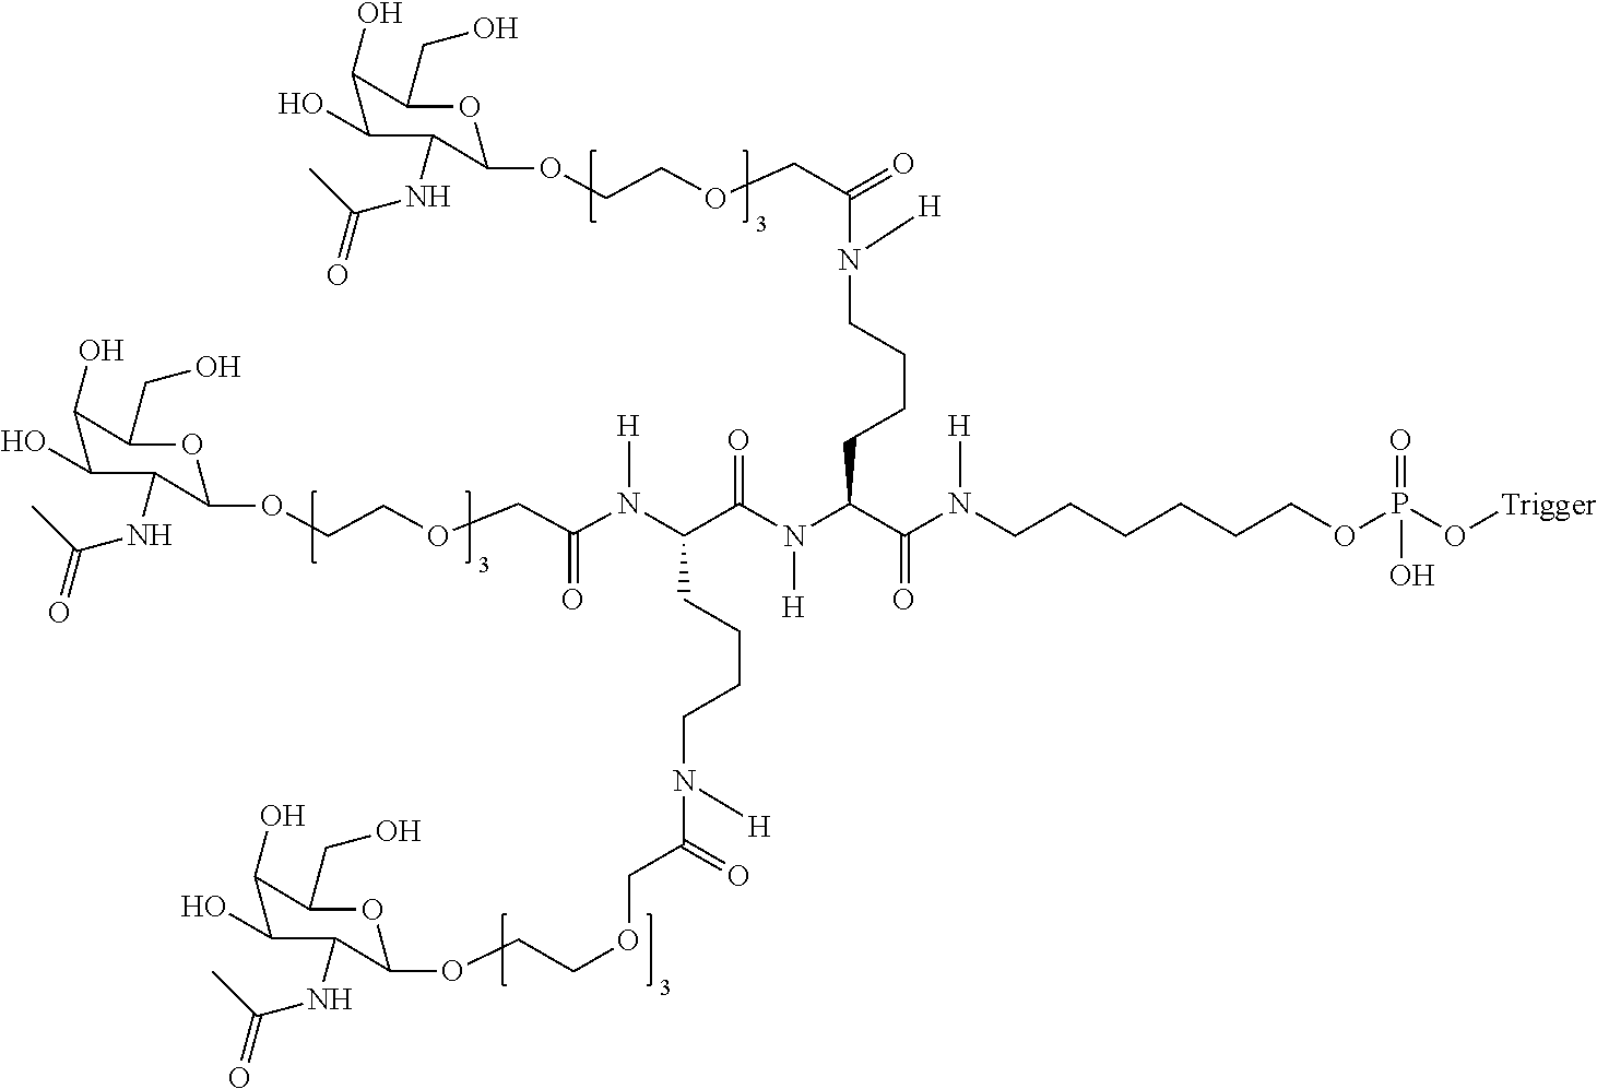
C1(O)C(O)C(NC(C)=O)C(OCCOCC(N(C(C(N(C(CCCCN(C(COCCOC2C(NC(C)=O)C(O)C(O)C(CO)O2)=O)[H])C(=O)N(CCCCCCOP(O[Trigger])(=O)O)[H])[H])=O)CCCCN([H])C(=O)COCCOC2C(NC(C)=O)C(O)C(O)C(CO)O2)[H])=O)OC1CO
